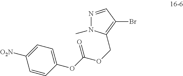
N1=CC(Br)=C(COC(OC2=CC=C([O2N])C=C2)=O)N1C
